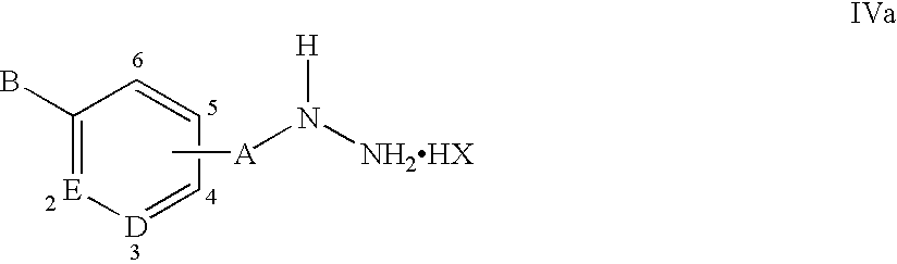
C1(B)=[E][D]=CC=C1.C[A]N([NH2HX])[H]
